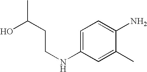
C(NC1=CC=C(N)C(C)=C1)CC(C)O
